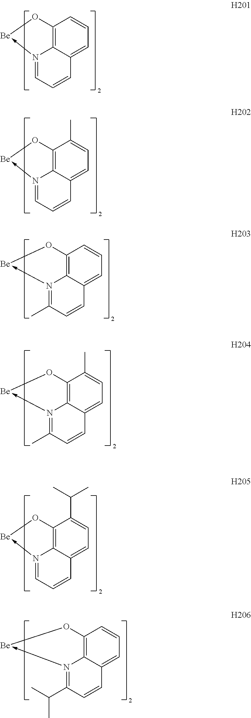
N12->[Be]OC3=C1C(=CC=C3)C=CC=2.N12->[Be]OC3=C1C(=CC=C3)C=CC=2C.N12->[Be]OC3=C1C(=CC=C3)C=CC=2C(C)C.N12->[Be]OC3=C1C(=CC=C3C)C=CC=2.N12->[Be]OC3=C1C(=CC=C3C)C=CC=2C.N12->[Be]OC3=C1C(=CC=C3C(C)C)C=CC=2
